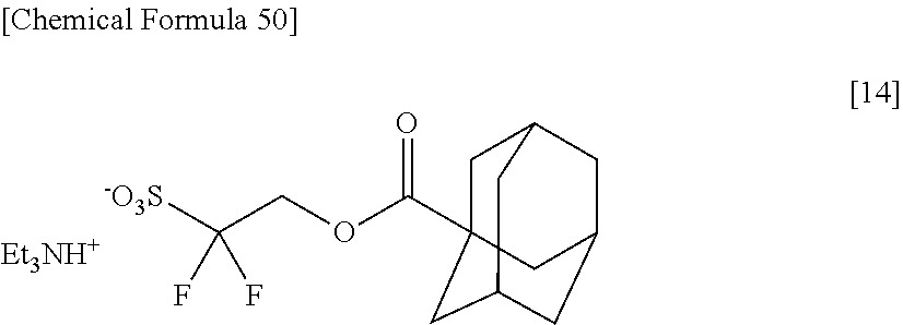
C1C2(C(OCC([-O3S])(F)F)=O)CC3CC(CC1C3)C2.[Et3NH+]
